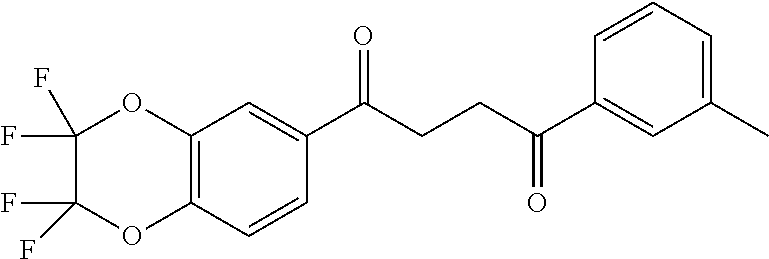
C1(C(CCC(C2=CC(C)=CC=C2)=O)=O)=CC2=C(C=C1)OC(F)(F)C(F)(F)O2
